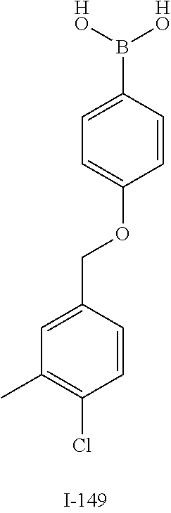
C1=C(B([HO])[HO])C=CC(OCC2=CC(C)=C(Cl)C=C2)=C1
